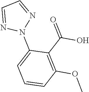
C1=NN(C2=CC=CC(OC)=C2C(=O)O)N=C1
